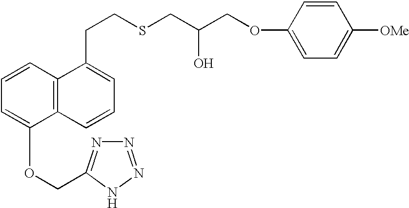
C1=CC=C(OCC2=NN=NN2)C2=C1C(CCSCC(COC1=CC=C([OMe])C=C1)O)=CC=C2
